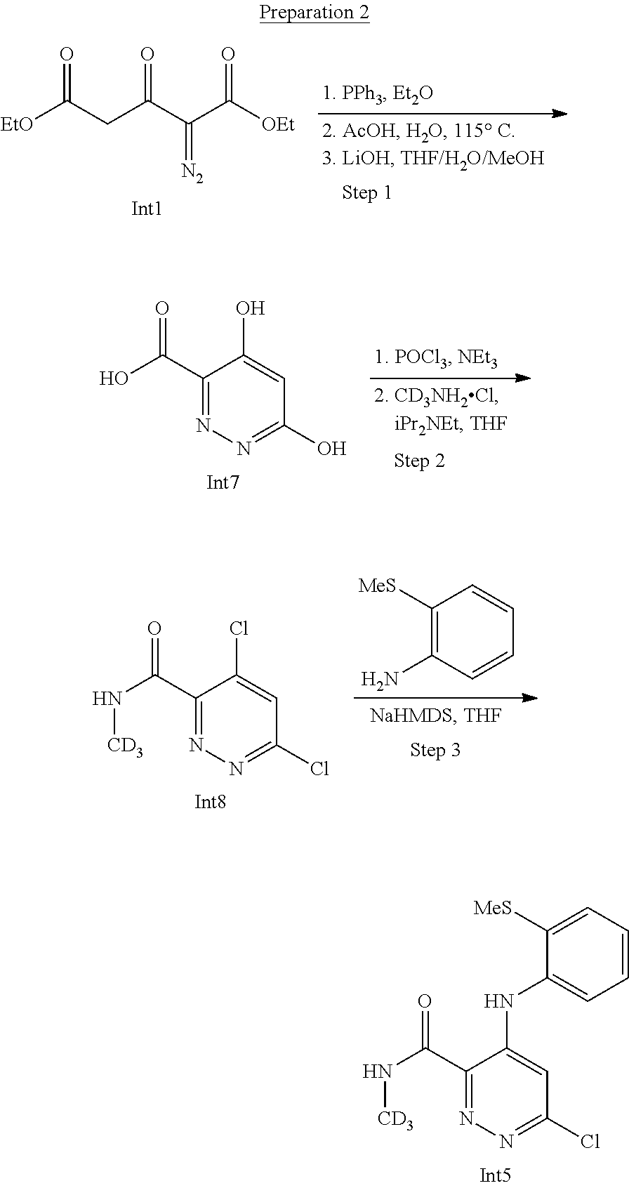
[EtO]C(CC(C(C([OEt])=O)=[N2])=O)=O.C1(C(N[CD3])=O)=NN=C(Cl)C=C1NC1=CC=CC=C1[MeS].C1(C(O)=O)=NN=C(O)C=C1O.C1([MeS])=C(N)C=CC=C1.C1(C(N[CD3])=O)=NN=C(Cl)C=C1Cl
